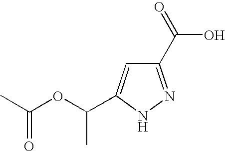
C1(C(=O)O)=NNC(C(OC(C)=O)C)=C1
